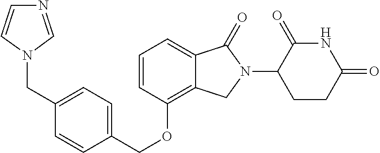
C(OC1=C2C(=CC=C1)C(=O)N(C1C(=O)NC(=O)CC1)C2)C1=CC=C(CN2C=NC=C2)C=C1
